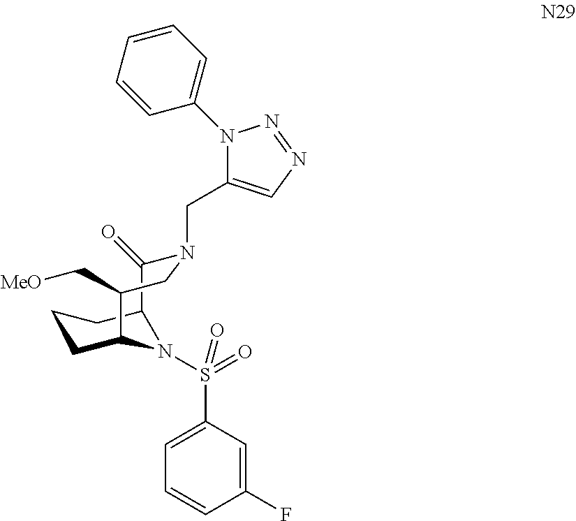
C12C(=O)N(CC3=CN=NN3C3=CC=CC=C3)CC(C[MeO])C(CCC1)N2S(=O)(C1=CC=CC(F)=C1)=O
